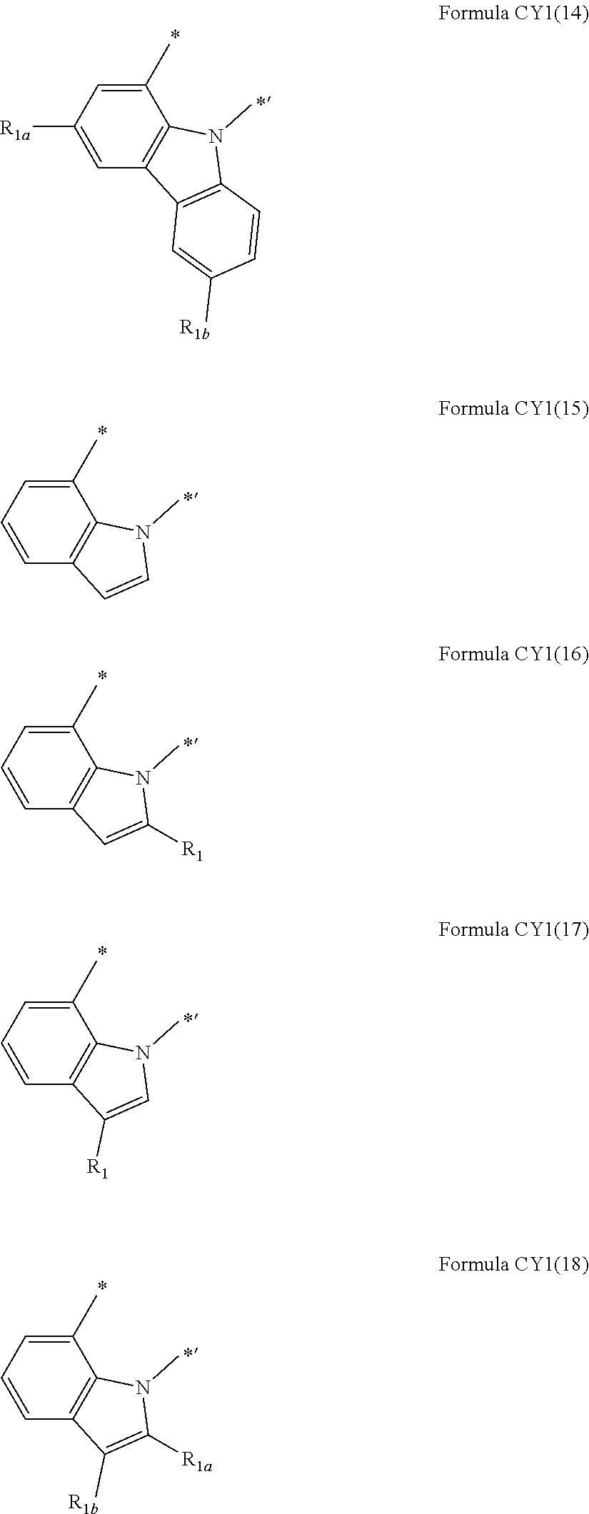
C1(C)=CC=CC2=C1N(C)C=C2.C1(C)=CC([R1a])=CC2=C1N(C)C1=C2C=C([R1b])C=C1.C1(C)=CC=CC2=C1N(C)C([R1])=C2.C1(C)=CC=CC2=C1N(C)C=C2[R1].C1(C)=CC=CC2=C1N(C)C([R1a])=C2[R1b]
